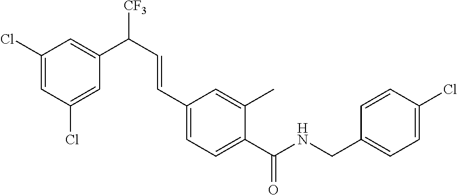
C1(Cl)=CC(Cl)=CC(C(C=CC2=CC=C(C(NCC3=CC=C(Cl)C=C3)=O)C(C)=C2)[CF3])=C1
